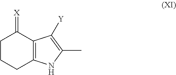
C1CCC2=C(C1=[X])C([Y])=C(C)N2
